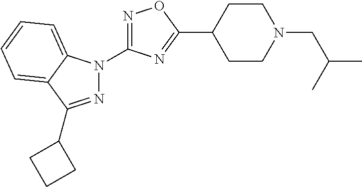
C1CC(C2=NC(N3N=C(C4CCC4)C4=CC=CC=C34)=NO2)CCN1CC(C)C
